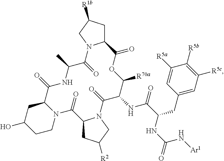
OC1CCN2C(C1)C(=O)NC(C)C(=O)N1C(CC([R1b])C1)C(=O)OC([R70a])C(NC(C(NC(=O)N[Ar1])CC1=CC([R5c])=C([R5b])C([R5a])=C1)=O)C(=O)N1C(CC([R2])C1)C2=O
